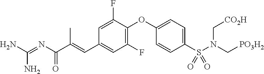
C1(C=C(C)C(N=C(N)N)=O)=CC(F)=C(OC2=CC=C(S(N(C[PO3H2])C[CO2H])(=O)=O)C=C2)C(F)=C1
